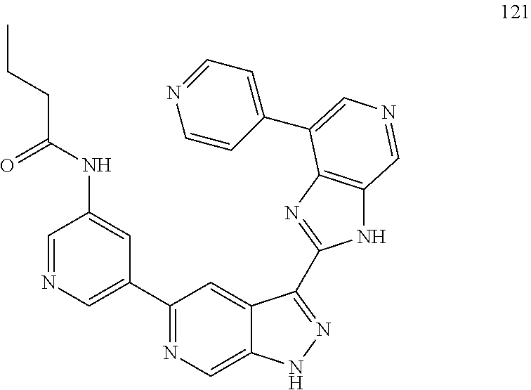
C(C)CC(NC1=CC(C2=NC=C3C(=C2)C(C2=NC4=C(N2)C=NC=C4C2=CC=NC=C2)=NN3)=CN=C1)=O
